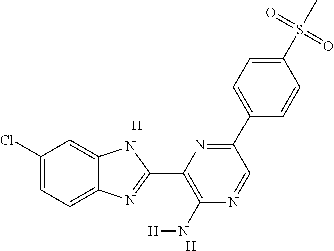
C1(Cl)=CC=C2C(=C1)NC(C1=C(N[H])N=CC(C3=CC=C(S(=O)(=O)C)C=C3)=N1)=N2.[H].[H]
